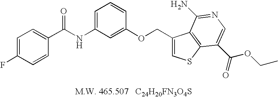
N(C1=CC=CC(OCC2=CSC3=C2C(N)=NC=C3C(=O)OCC)=C1)C(C1=CC=C(F)C=C1)=O
